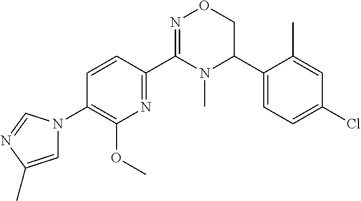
C1=CC(C2=NOCC(C3=CC=C(Cl)C=C3C)N2C)=NC(OC)=C1N1C=C(C)N=C1
